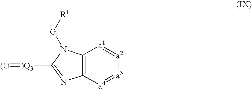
C12=C([a4]=[a3][a2]=[a1]1)N=C([)Q3]=[(O])N2[G][R1]
